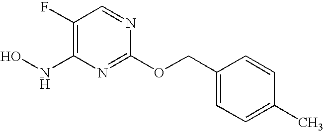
C1(F)=C(NO)N=C(OCC2=CC=C(C)C=C2)N=C1
